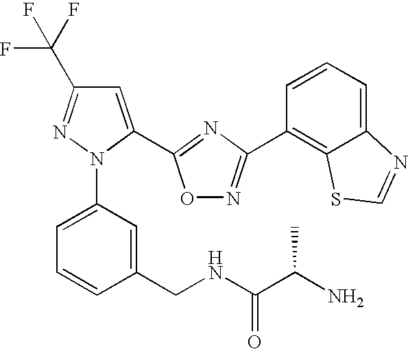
C1=CC(CNC(C(N)C)=O)=CC(N2C(C3=NC(C4=C5C(=CC=C4)N=CS5)=NO3)=CC(C(F)(F)F)=N2)=C1
